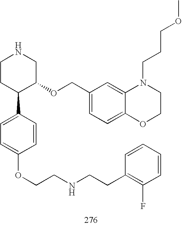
C1CC(C2=CC=C(OCCNCCC3=C(F)C=CC=C3)C=C2)C(OCC2=CC=C3C(=C2)N(CCCOC)CCO3)CN1
